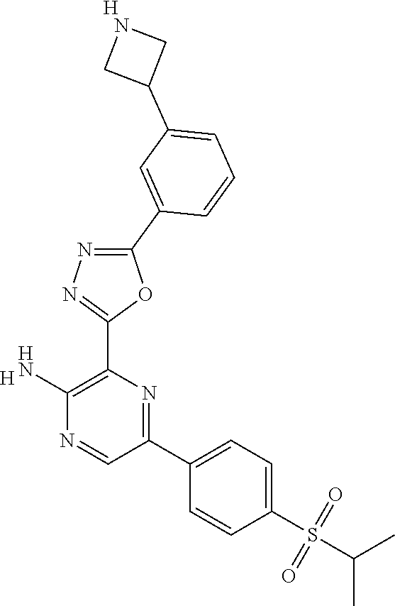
[H].C1(N)=C(C2=NN=C(C3=CC(C4CNC4)=CC=C3)O2)N=C(C2=CC=C(S(=O)(C(C)C)=O)C=C2)C=N1.[H]
